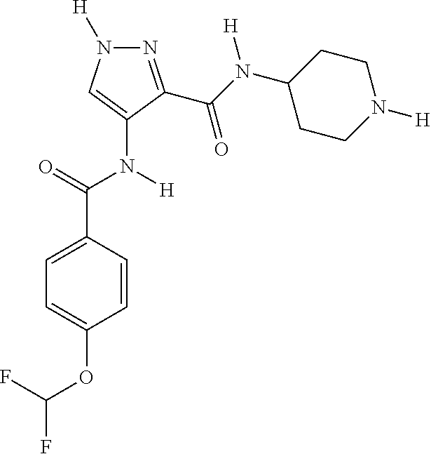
N1=C(C(=O)N(C2CCN([H])CC2)[H])C(N([H])C(C2=CC=C(OC(F)F)C=C2)=O)=CN1[H]
